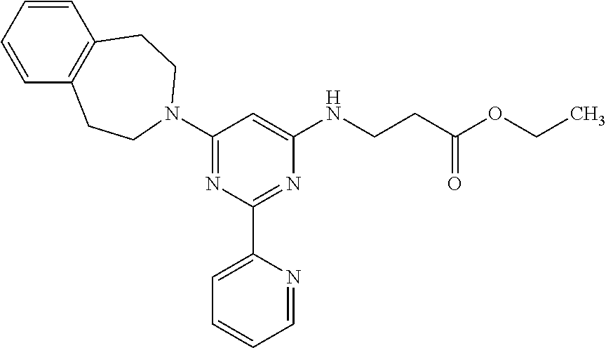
C1=CC=CC2=C1CCN(C1=NC(C3=CC=CC=N3)=NC(NCCC(OCC)=O)=C1)CC2
